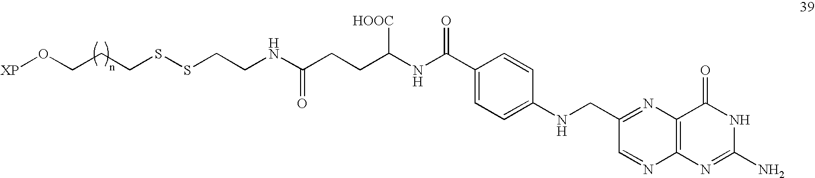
C(NC(=O)CCC(NC(C1=CC=C(NCC2=NC3=C(N=C2)N=C(N)NC3=O)C=C1)=O)[HOOC])CSSCCCO[XP]
